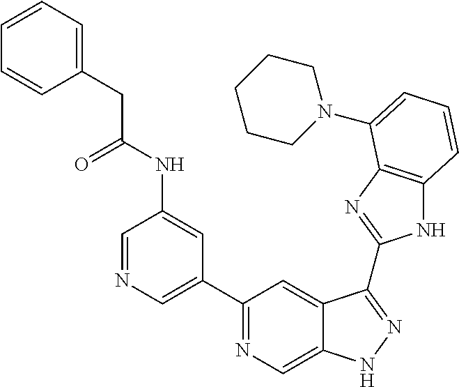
C1=NC=C(C2=NC=C3C(=C2)C(C2=NC4=C(N2)C=CC=C4N2CCCCC2)=NN3)C=C1NC(CC1=CC=CC=C1)=O
